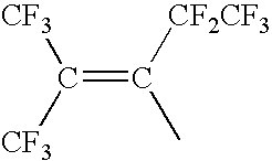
C([CF2CF3])(C)=C([CF3])[CF3]
